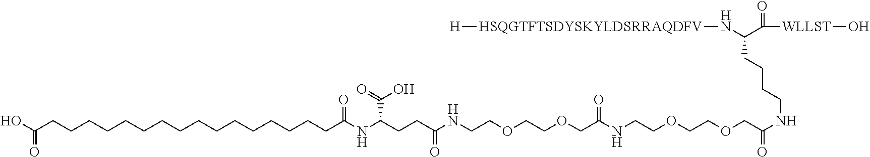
C(CCCCCCCCCCCCCCCCC(NC(CCC(NCCOCCOCC(NCCOCCOCC(NCCCCC(N[HSQGTFTSDYSKYLDSRRAQDFV][H])C([WLLST]O)=O)=O)=O)=O)C(=O)O)=O)(O)=O
